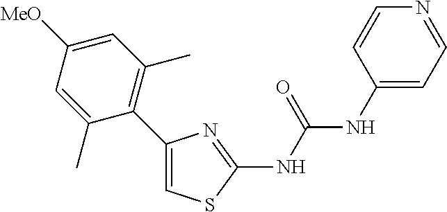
C1(C2=C(C)C=C([MeO])C=C2C)=CSC(NC(NC2=CC=NC=C2)=O)=N1
